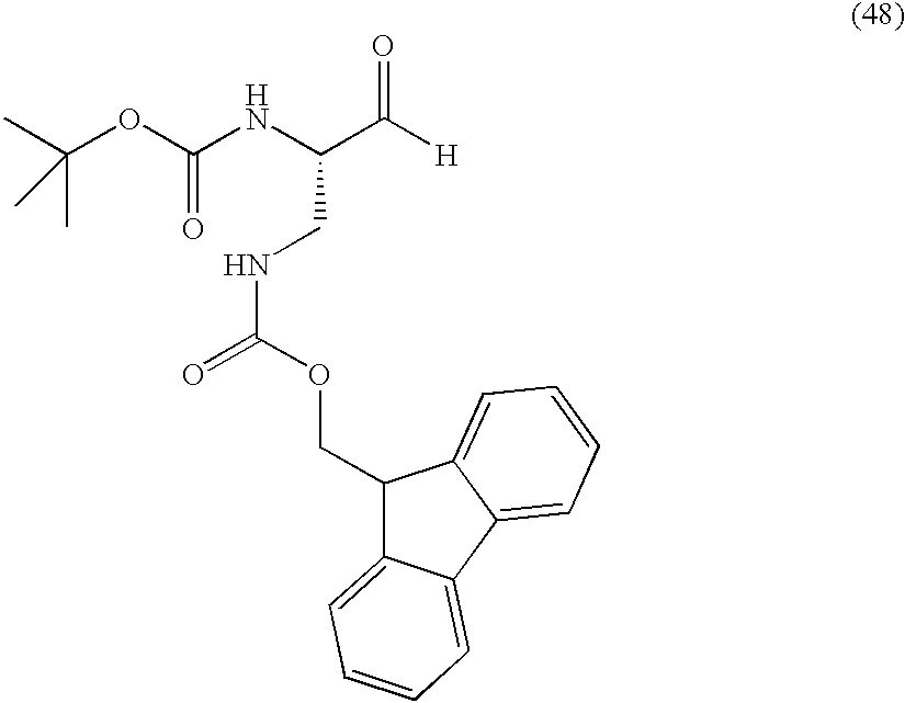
CC(OC(NC(C([H])=O)CNC(=O)OCC1C2=CC=CC=C2C2=CC=CC=C12)=O)(C)C
